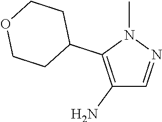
C1(N)=C(C2CCOCC2)N(C)N=C1
